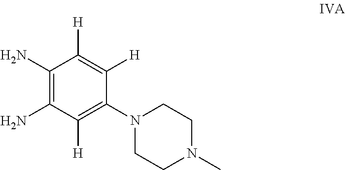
C1(N)=C(N)C([H])=C(N2CCN(C)CC2)C([H])=C1[H]
